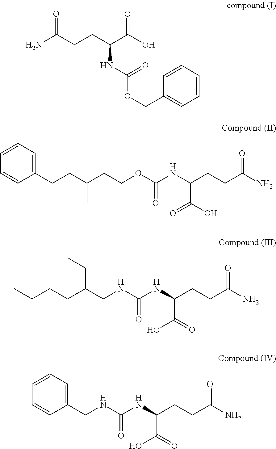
C1=CC=CC(COC(NC(CCC(=O)N)C(O)=O)=O)=C1.C1(CCC(CCOC(NC(CCC(N)=O)C(=O)O)=O)C)=CC=CC=C1.CCCCC(CNC(NC(CCC(=O)N)C(O)=O)=O)CC.C1(CNC(NC(CCC(=O)N)C(O)=O)=O)=CC=CC=C1
